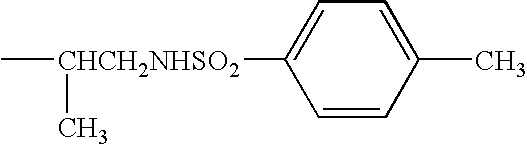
C[CHCH2NHSO2](C1=CC=C(C)C=C1)C
